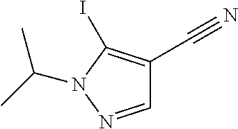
IC1=C(C#N)C=NN1C(C)C
